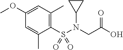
C1(OC)=CC(C)=C(S(N(CC(O)=O)C2CC2)(=O)=O)C(C)=C1
